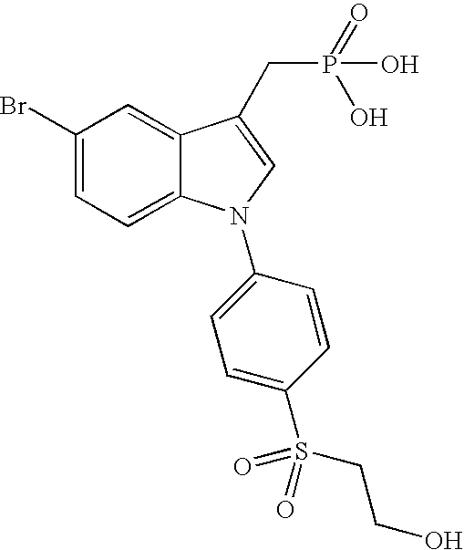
C1(Br)=CC=C2C(=C1)C(CP(O)(=O)O)=CN2C1=CC=C(S(=O)(CCO)=O)C=C1
